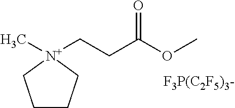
C1CC[N+](C)(CCC(OC)=O)C1.[F3P(C2F5)3-]
